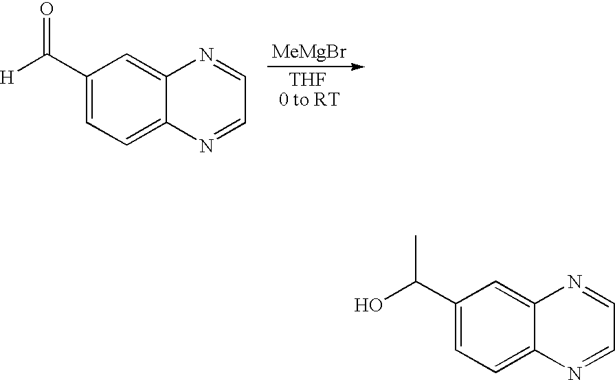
C12=CC(C(C)O)=CC=C1N=CC=N2.C12=CC(C(=O)[H])=CC=C1N=CC=N2.[MeMgBr]
